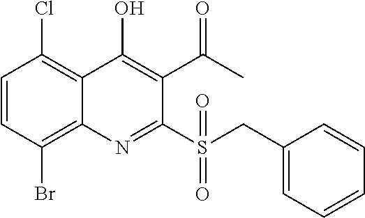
C1=CC(Br)=C2C(=C1Cl)C(O)=C(C(C)=O)C(S(CC1=CC=CC=C1)(=O)=O)=N2
